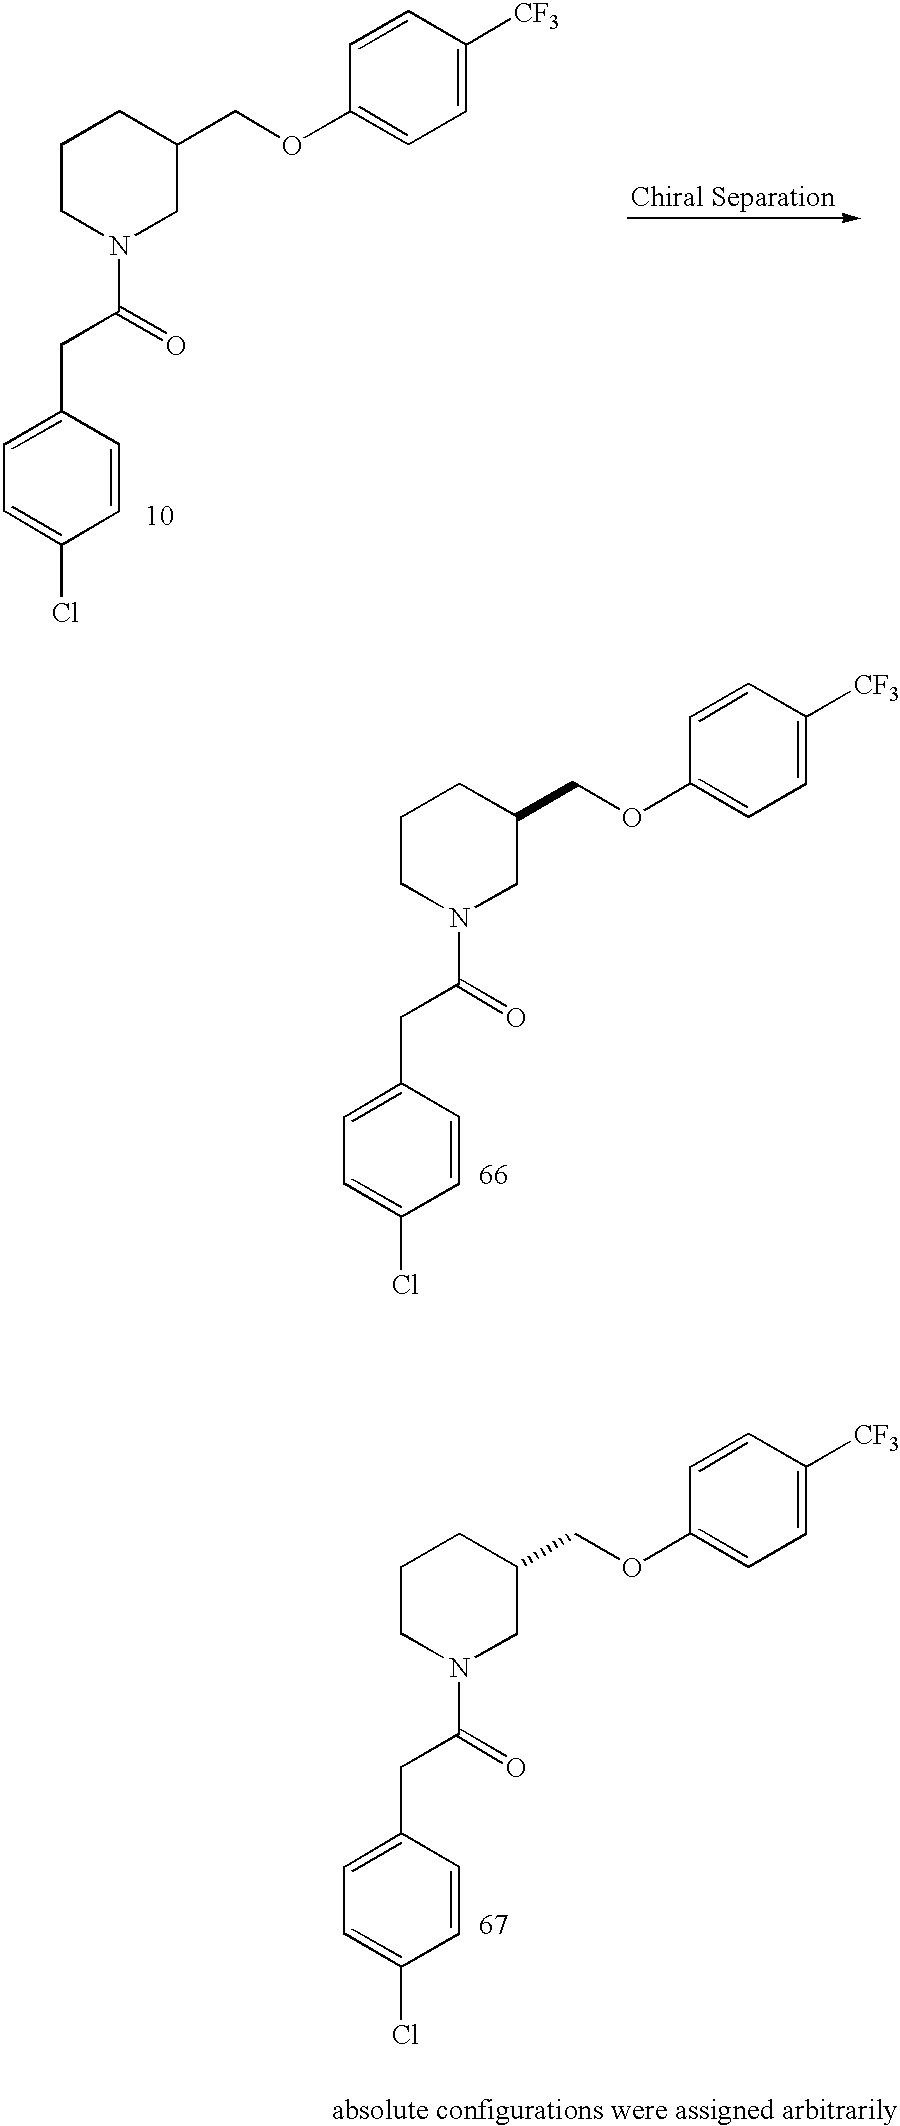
C1=C(CC(=O)N2CC(COC3=CC=C([CF3])C=C3)CCC2)C=CC(Cl)=C1.C1=C(CC(=O)N2CC(COC3=CC=C([CF3])C=C3)CCC2)C=CC(Cl)=C1.C1=C(CC(=O)N2CC(COC3=CC=C([CF3])C=C3)CCC2)C=CC(Cl)=C1
